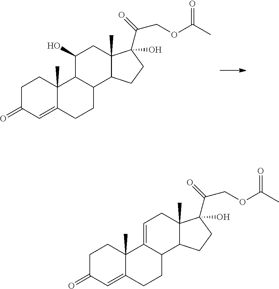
C1C(=O)C=C2C(C)(C1)C1C(CC2)C2C(C)(CC1O)C(C(=O)COC(C)=O)(O)CC2.C1C(=O)C=C2C(C)(C1)C1=CCC3(C)C(C1CC2)CCC3(C(=O)COC(C)=O)O
